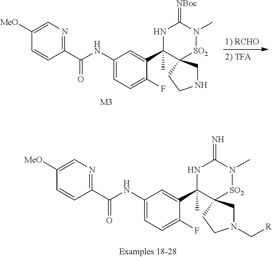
C1(NC(C2=NC=C([MeO])C=C2)=O)=CC=C(F)C(C2(C)NC(=[NBoc])N(C)[SO2]C23CNCC3)=C1.[M3].C1(NC(C2=NC=C([MeO])C=C2)=O)=CC=C(F)C(C2(C)NC(=N)N(C)[SO2]C23CN(C[R])CC3)=C1
